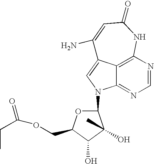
C12=C3N=CN=C1N(C1OC(COC(CC)=O)C(O)C1(O)C)C=C2C(N)=CC(=O)N3
